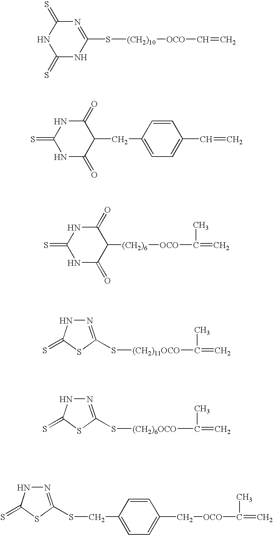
C1(=S)NC(S[(CH2)10][OCO]C=C)=NC(=S)N1.N1C(=O)C(CC2=CC=C(C=C)C=C2)C(=O)NC1=S.N1C(=O)C([(CH2)6][OCO]C(=C)C)C(=O)NC1=S.N1=C(S[(CH2)11OCO]C(=C)C)SC(=S)N1.N1=C(S[(CH2)6OCO]C(=C)C)SC(=S)N1.N1=C(SCC2=CC=C(C[OCO]C(=C)C)C=C2)SC(=S)N1
